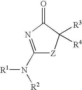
C1(N([R2])[R1])=NC(=O)C([R3])([R4])[Z]1
